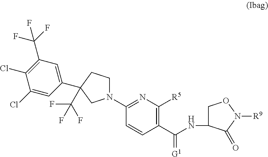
C(NC1CON([R9])C1=O)(C1=C([R5])N=C(N2CCC(C3=CC(C(F)(F)F)=C(Cl)C(Cl)=C3)(C(F)(F)F)C2)C=C1)=[G1]
